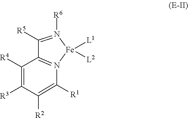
C1([R5])=N([R6])[Fe]([L1])([L2])N2=C1C([R4])=C([R3])C([R2])=C2[R1]
